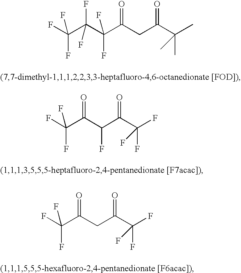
FC(F)(C(F)(C(F)(C(CC(C(C)(C)C)=O)=O)F)F)F.FC(F)(C(C(C(C(F)(F)F)=O)F)=O)F.FC(F)(C(CC(C(F)(F)F)=O)=O)F
